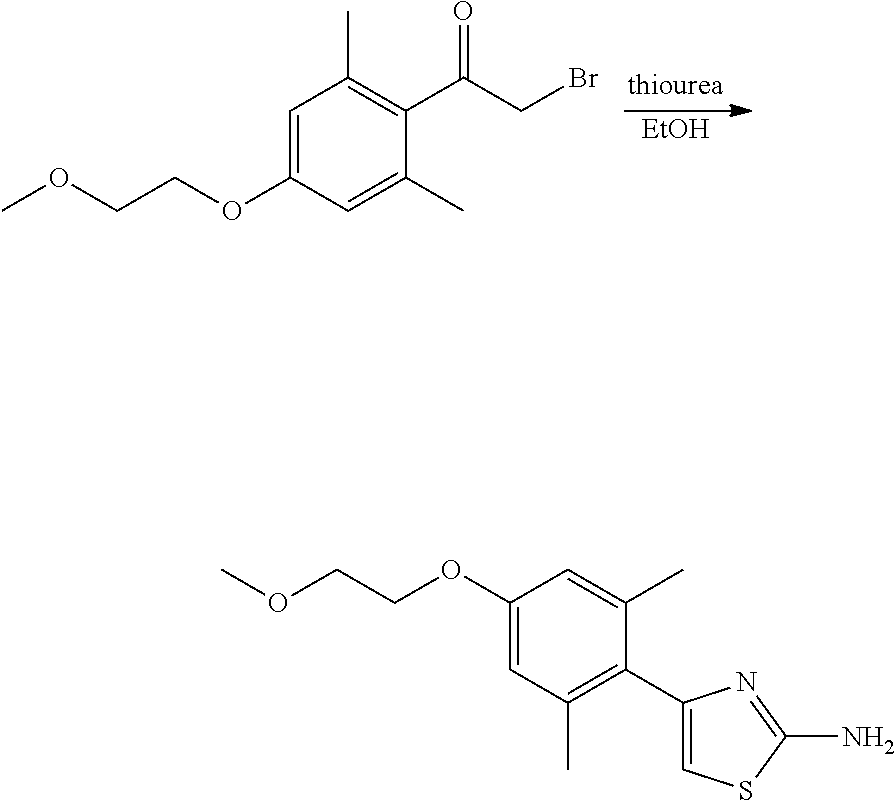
[EtOH].C1=C(OCCOC)C=C(C)C(C(CBr)=O)=C1C.C1=C(OCCOC)C=C(C)C(C2=CSC(N)=N2)=C1C
